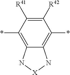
C1([R42])=C([R41])C(*)=C2C(=C1*)N[X]N2
